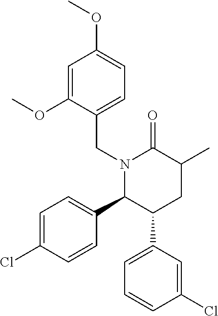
C1=C(Cl)C=CC(C2C(C3=CC=CC(Cl)=C3)CC(C)C(=O)N2CC2=CC=C(OC)C=C2OC)=C1
